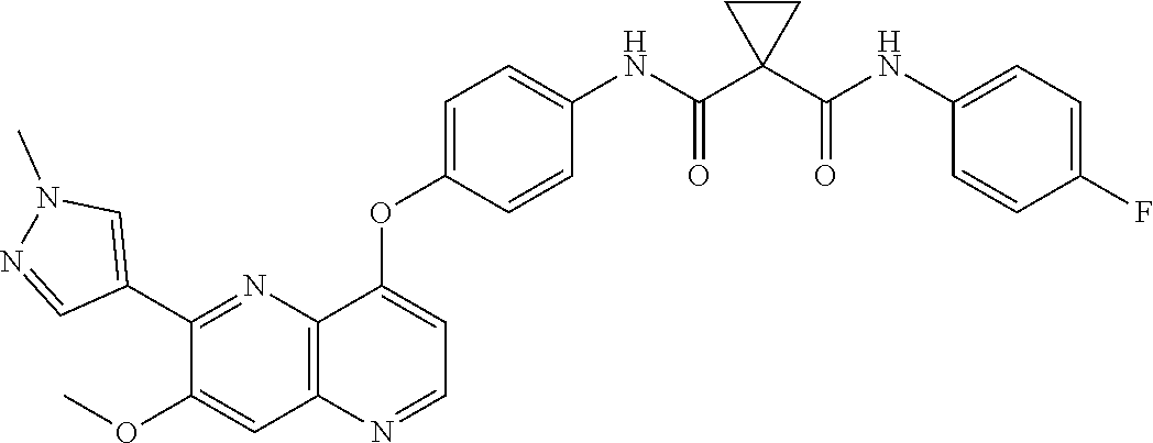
C12=C(N=CC=C1OC1=CC=C(NC(C3(C(NC4=CC=C(F)C=C4)=O)CC3)=O)C=C1)C=C(OC)C(C1=CN(C)N=C1)=N2
